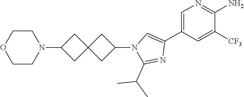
C1=C(C2=CN(C3CC4(C3)CC(N3CCOCC3)C4)C(C(C)C)=N2)C=C([CF3])C(N)=N1
